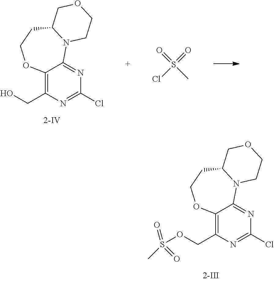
C(C1=C2C(=NC(Cl)=N1)N1C(CCO2)COCC1)O.O=S(=O)(Cl)C.C(C1=C2C(=NC(Cl)=N1)N1C(CCO2)COCC1)OS(=O)(=O)C
